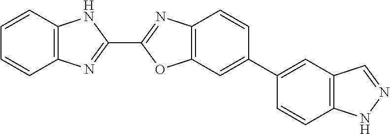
C12=C(N=C(C3=NC4=C(O3)C=C(C3=CC5=C(C=C3)NN=C5)C=C4)N1)C=CC=C2
